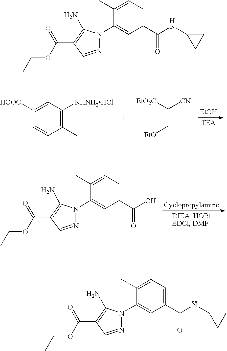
[EtOH].[TEA].C1([HOOC])=CC([NHNH2HCl])=C(C)C=C1.C(=C[EtO])([EtO2C])[CN].C1=C(C)C(N2N=CC(C(OCC)=O)=C2N)=CC(C(O)=O)=C1.C1=C(C)C(N2N=CC(C(OCC)=O)=C2N)=CC(C(NC2CC2)=O)=C1.C1=C(C)C(N2N=CC(C(OCC)=O)=C2N)=CC(C(NC2CC2)=O)=C1
